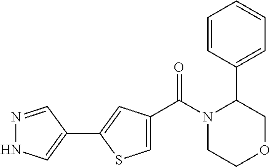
N1=CC(C2=CC(C(N3CCOCC3C3=CC=CC=C3)=O)=CS2)=CN1
